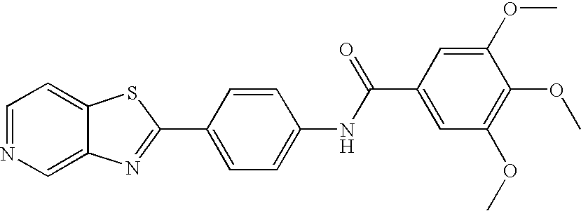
C12=CN=CC=C1SC(C1=CC=C(NC(C3=CC(OC)=C(OC)C(OC)=C3)=O)C=C1)=N2
